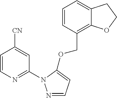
C1=CC(COC2=CC=NN2C2=NC=CC([CN])=C2)=C2C(=C1)CCO2
